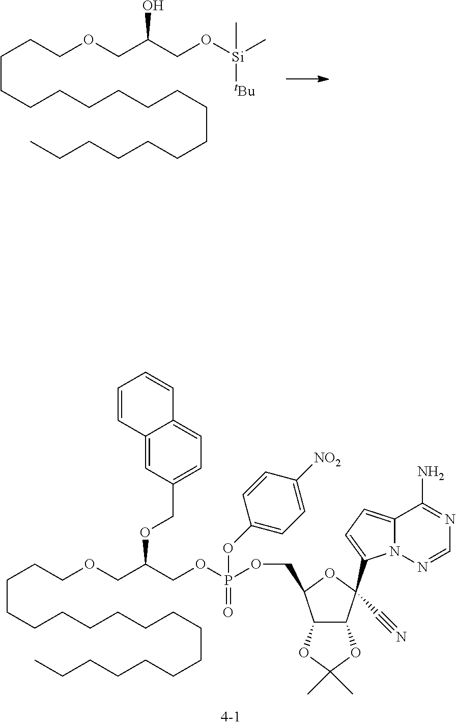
C(CCCCCCCCCCCCC)CCCCOCC(COP(OCC1C2C(C(C#N)(C3=CC=C4N3N=CN=C4N)O1)OC(C)(C)O2)(=O)OC1=CC=C([NO2])C=C1)OCC1=CC=C2C(=C1)C=CC=C2.C(CCCCCCCCCCCCC)CCCCOCC(CO[Si](C)([tBu])C)O
